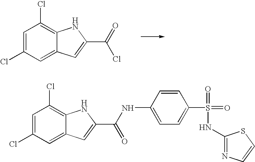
C1=C(Cl)C=C2C(=C1Cl)NC(C(=O)Cl)=C2.C1=C(Cl)C=C2C(=C1Cl)NC(C(NC1=CC=C(S(=O)(=O)NC3=NC=CS3)C=C1)=O)=C2
